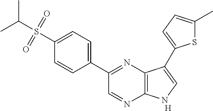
[H].C1(C2=NC3=C(N=C2)NC=C3C2=CC=C(C)S2)=CC=C(S(C(C)C)(=O)=O)C=C1
